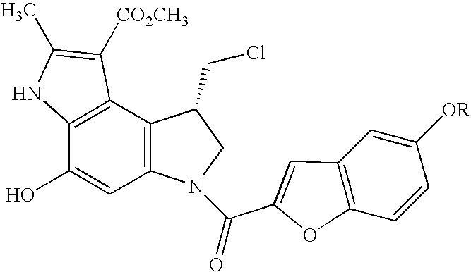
C12=C(C3=C(C(O)=C1)NC(C)=C3[CO2CH3])C(CCl)CN2C(=O)C1=CC2=C(C=CC([OR])=C2)O1
